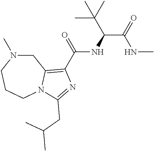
C1N(C)CCCN2C1=C(C(=O)NC(C(=O)NC)C(C)(C)C)N=C2CC(C)C
